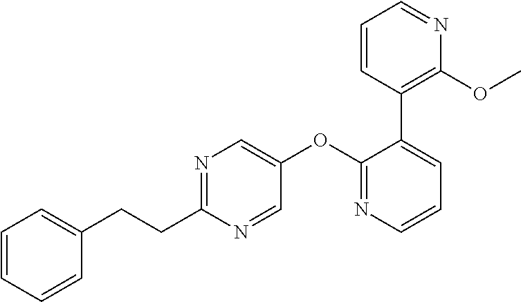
C1=CC=CC(CCC2=NC=C(OC3=NC=CC=C3C3=C(OC)N=CC=C3)C=N2)=C1
